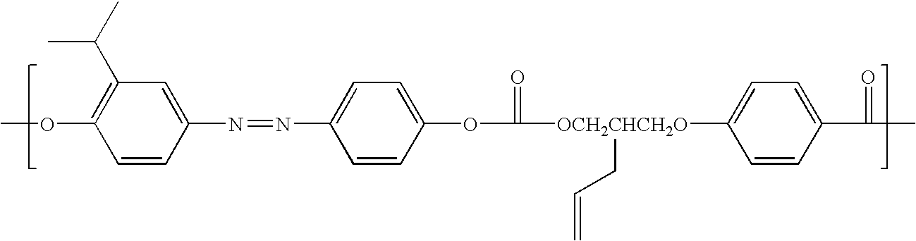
O(C1=C(C(C)C)C=C(N=NC2=CC=C(OC([OCH2CHCH2O](C3=CC=C(C(C)=O)C=C3)CC=C)=O)C=C2)C=C1)C
